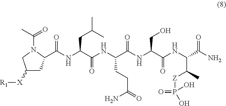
C1([X][R1])CC(C(NC(C(NC(C(NC(C(NC(C(=O)N)C(C)[Z]P(=O)(O)O)=O)CO)=O)CCC(=O)N)=O)CC(C)C)=O)N(C(C)=O)C1
